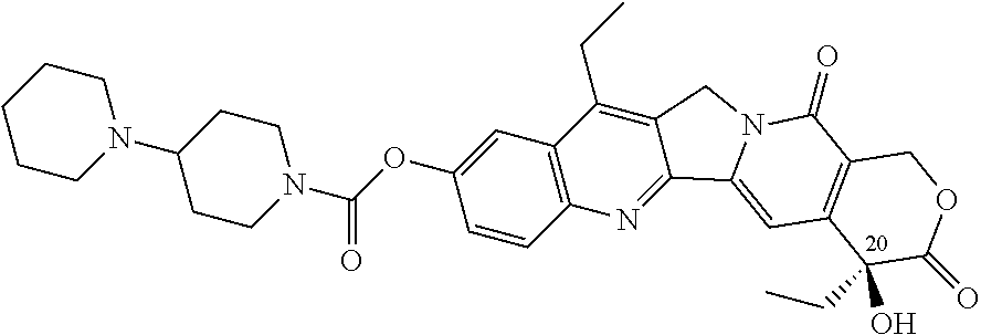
N1(C2CCN(C(OC3=CC4=C(C=C3)N=C3C(=C4CC)CN4C3=CC3=C(C4=O)COC(=O)C3(CC)O)=O)CC2)CCCCC1
